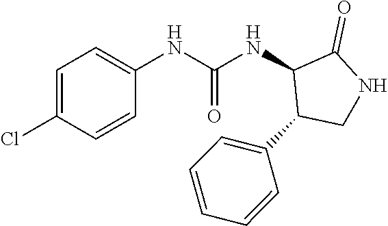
C1=C(Cl)C=CC(NC(NC2C(C3=CC=CC=C3)CNC2=O)=O)=C1
